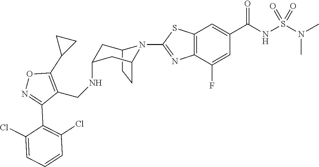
C12CCC(CC(NCC3=C(C4CC4)ON=C3C3=C(Cl)C=CC=C3Cl)C1)N2C1=NC2=C(C=C(C(NS(N(C)C)(=O)=O)=O)C=C2F)S1
